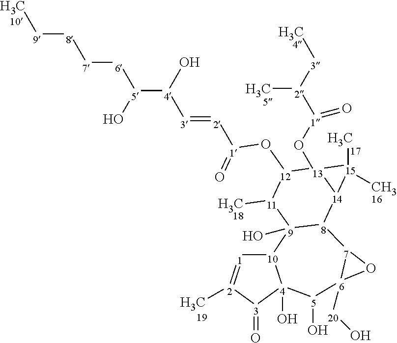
[10]12[1]=[2](C)[3](=O)[4]1(O)[5](O)[6]1([20]O)[7]([8]3[9]2(O)[11](C)[12](O[1](=O)[2]=[3][4]([5]([6][7][8][9]C)O)O)[13]2(O[1]([2]([3]C)C)=O)[14]3[15]2(C)C)O1
